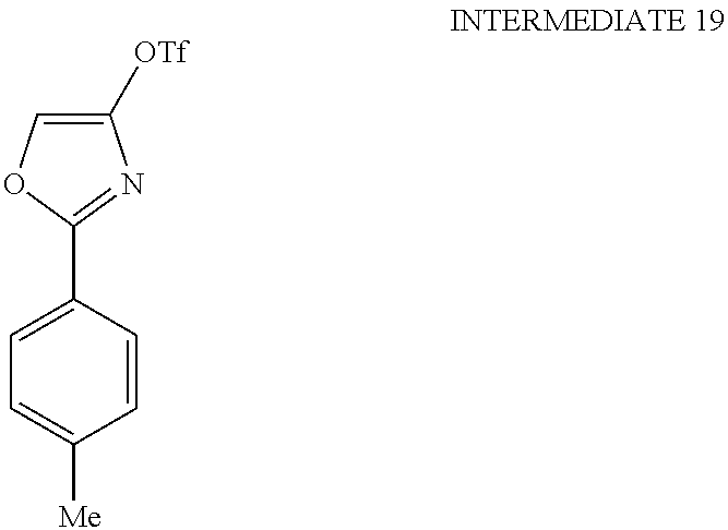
C1=C([Me])C=CC(C2=NC([OTf])=CO2)=C1
